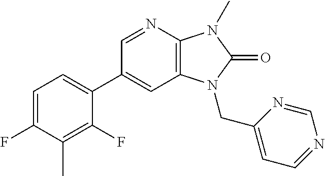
C1=C(F)C(C)=C(F)C(C2=CC3=C(N=C2)N(C)C(=O)N3CC2=CC=NC=N2)=C1
